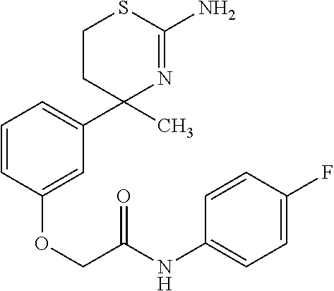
C1=CC(OCC(NC2=CC=C(F)C=C2)=O)=CC(C2(C)N=C(N)SCC2)=C1
